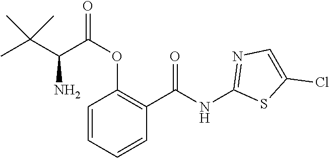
C1=CC=CC(C(NC2=NC=C(Cl)S2)=O)=C1OC(=O)C(C(C)(C)C)N
